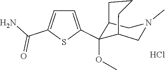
C1(OC)(C2=CC=C(C(N)=O)S2)C2CCCC1CN(C)C2.Cl
